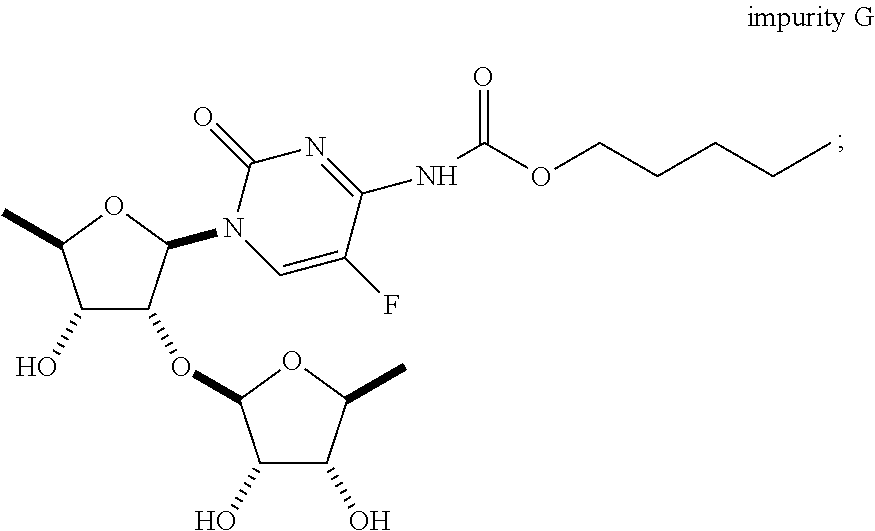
C1(O)C(OC2C(O)C(O)C(C)O2)C(N2C=C(F)C(NC(OCCCCC)=O)=NC2=O)OC1C
